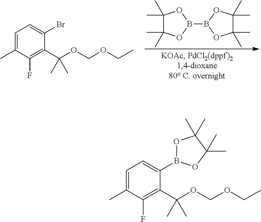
B1(B2OC(C)(C)C(C)(C)O2)OC(C)(C)C(C)(C)O1.C1=C(C)C(F)=C(C(OCOCC)(C)C)C(Br)=C1.C1=C(C)C(F)=C(C(OCOCC)(C)C)C(B2OC(C)(C)C(C)(C)O2)=C1
